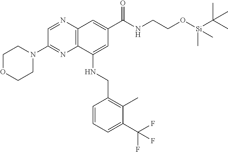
C1OCCN(C2=NC3=C(N=C2)C=C(C(NCCO[Si](C)(C(C)(C)C)C)=O)C=C3NCC2=C(C)C(C(F)(F)F)=CC=C2)C1
